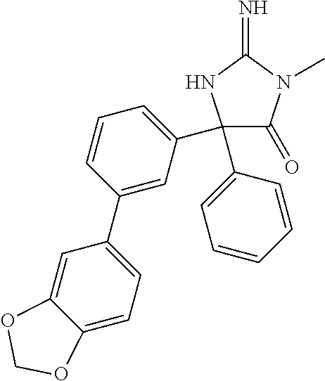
C1(=O)C(C2=CC=CC(C3=CC=C4C(=C3)OCO4)=C2)(C2=CC=CC=C2)NC(=N)N1C
